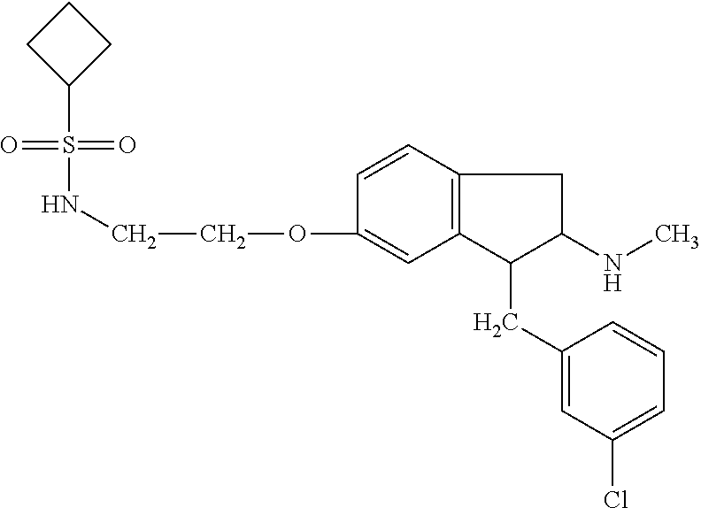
C1(OCCNS(=O)(=O)C2CCC2)=CC2=C(C=C1)CC(NC)C2CC1=CC(Cl)=CC=C1
